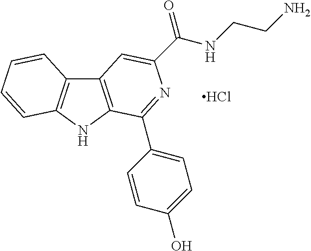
C12=C(NC3=C1C=CC=C3)C(C1=CC=C(O)C=C1)=NC(C(=O)NCCN)=C2.Cl
